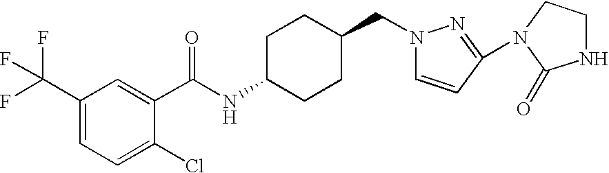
C1(C(F)(F)F)=CC=C(Cl)C(C(NC2CCC(CN3C=CC(N4CCNC4=O)=N3)CC2)=O)=C1
